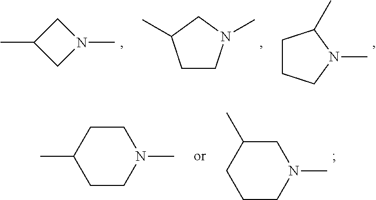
C1CCN(C)C1C.C1CN(C)CC1C.C1(C)CN(C)C1.C1CN(C)CCC1C.C1CN(C)CC(C)C1
